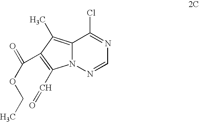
N12C(=C(C)C(C(=O)OCC)=C1C=O)C(Cl)=NC=N2
